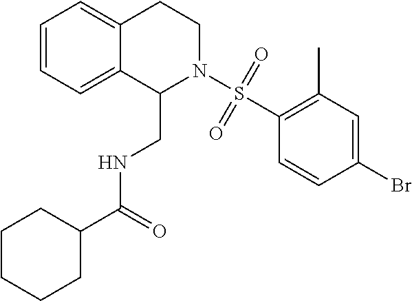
C1=CC=C2C(=C1)CCN(S(C1=C(C)C=C(Br)C=C1)(=O)=O)C2CNC(C1CCCCC1)=O
